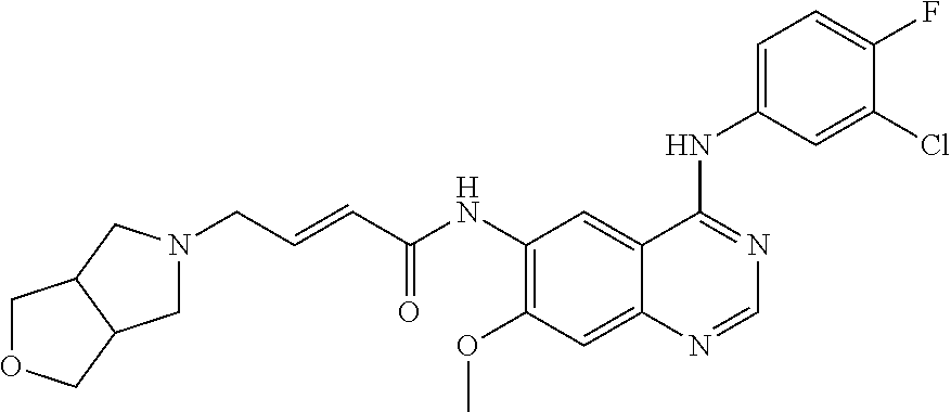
C(C=CC(NC1=C(OC)C=C2C(=C1)C(NC1=CC=C(F)C(Cl)=C1)=NC=N2)=O)N1CC2C(C1)COC2
